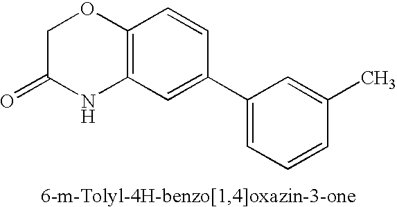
C12=C(C=C(C3=CC=CC(C)=C3)C=C1)NC(=O)CO2
